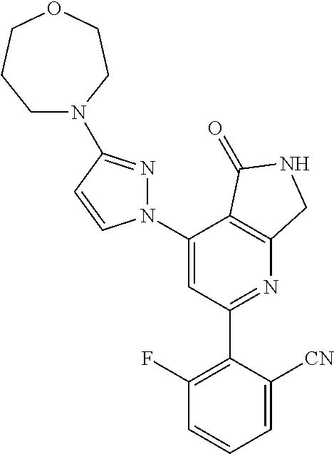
C1(C2=C(F)C=CC=C2[CN])=NC2=C(C(N3N=C(N4CCCOCC4)C=C3)=C1)C(=O)NC2
